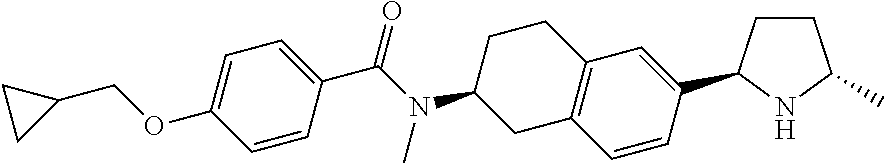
C1(C(N(C2CC3=C(CC2)C=C(C2CCC(C)N2)C=C3)C)=O)=CC=C(OCC2CC2)C=C1
